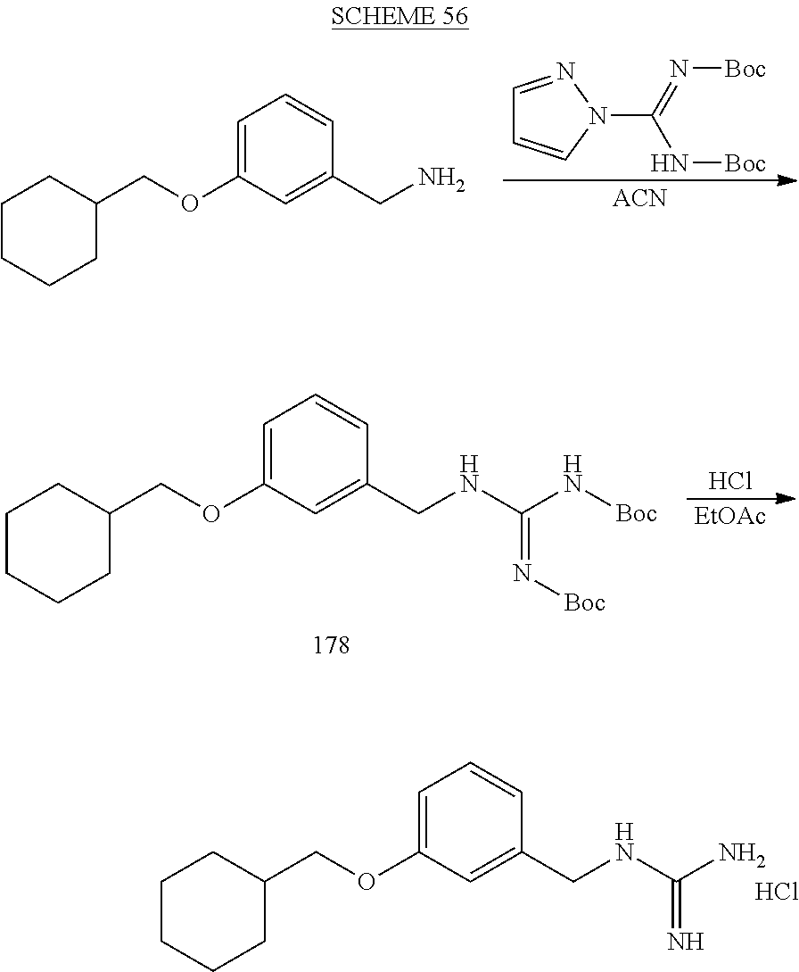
C1(COC2=CC=CC(CN)=C2)CCCCC1.[ACN].C1=NN(C(=N[Boc])N[Boc])C=C1.C1(COC2=CC=CC(CNC(N[Boc])=N[Boc])=C2)CCCCC1.[EtOAc].Cl.C1(COC2=CC=CC(CNC(N)=N)=C2)CCCCC1.Cl
